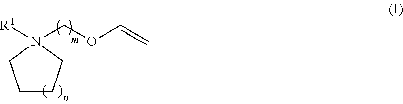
C1CCN(COC=C)([R1])C1
